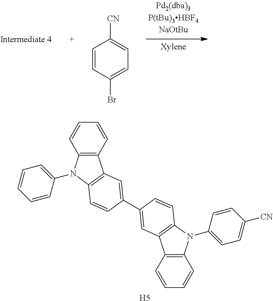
C12=C(C=CC=C1)C1=C(N2C2=CC=CC=C2)C=CC(C2=CC3=C(N(C4=CC=C([CN])C=C4)C4=C3C=CC=C4)C=C2)=C1.[H5].[CN]C1=CC=C(Br)C=C1
